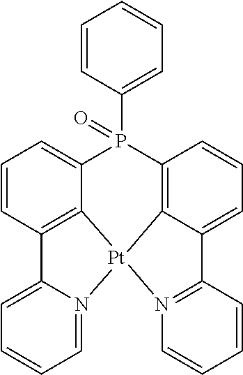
C1=N2C(=CC=C1)C1=C3C(=CC=C1)P(C1=CC=CC=C1)(=O)C1=C4C(=CC=C1)C1=N(C=CC=C1)[Pt]234
